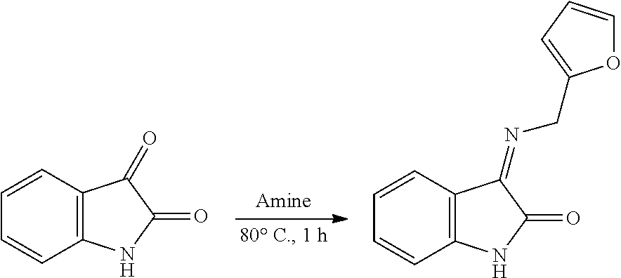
C1=CC2=C(C=C1)NC(=O)C2=O.C1=CC2=C(C=C1)NC(=O)C2=NCC1=CC=CO1
